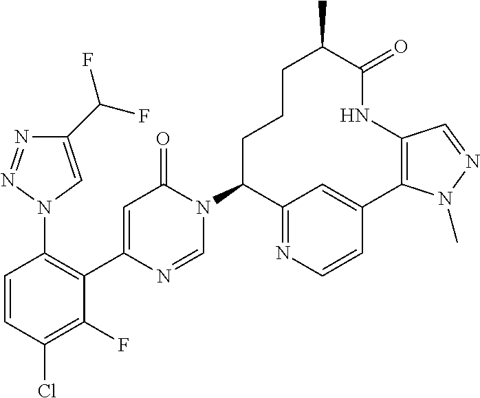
C1(N2C=NC(C3=C(N4C=C(C(F)F)N=N4)C=CC(Cl)=C3F)=CC2=O)C2=NC=CC(=C2)C2=C(NC(=O)C(C)CCC1)C=NN2C
